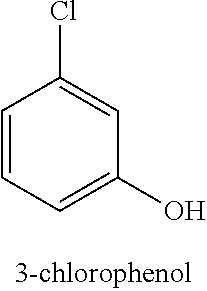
C1=CC=C(O)C=C1Cl
